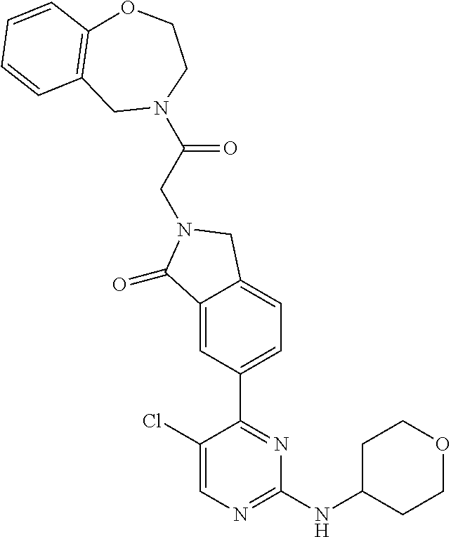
C1CC(NC2=NC=C(Cl)C(C3=CC=C4C(=C3)C(=O)N(CC(N3CCOC5=C(C3)C=CC=C5)=O)C4)=N2)CCO1
